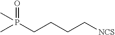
CP(CCCC[NCS])(=O)C
